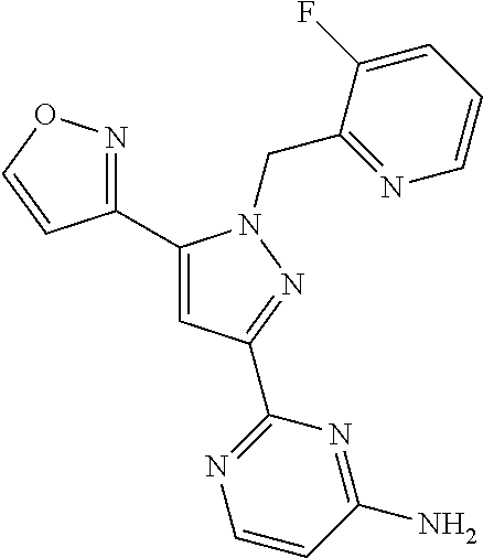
C1(C2=CC(C3=NC=CC(N)=N3)=NN2CC2=NC=CC=C2F)=NOC=C1
